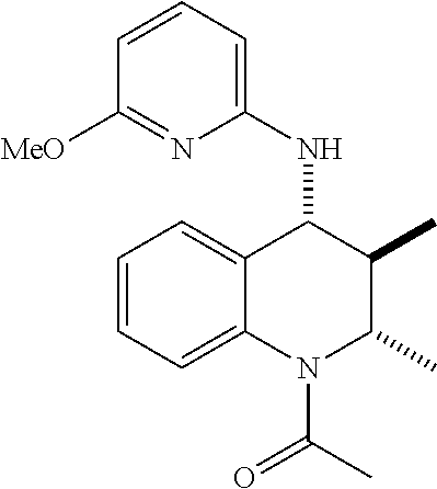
C12=CC=CC=C1C(NC1=CC=CC([MeO])=N1)C(C)C(C)N2C(=O)C
